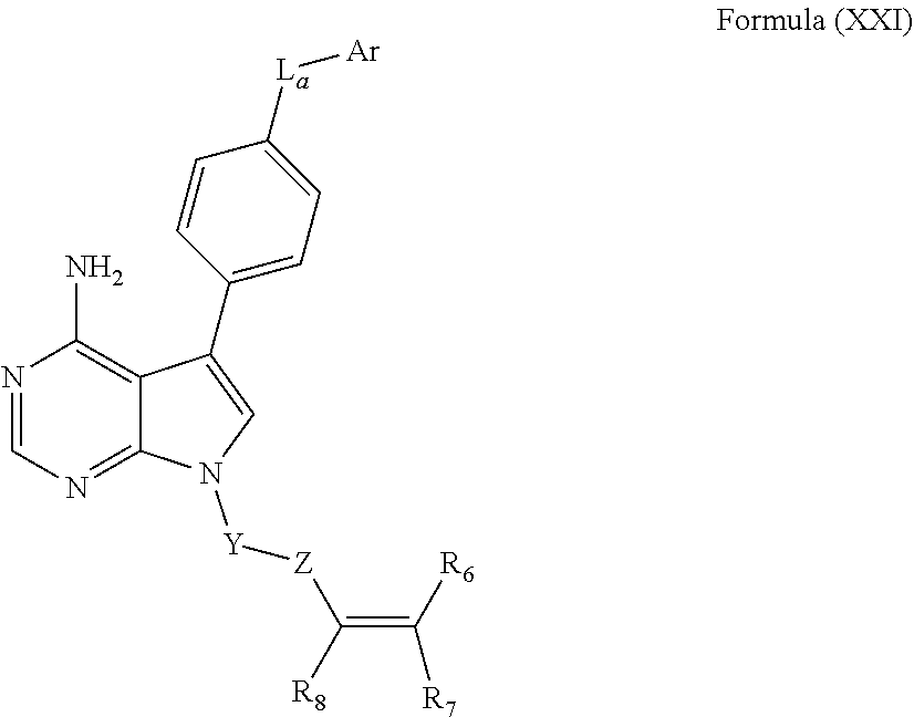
[La](C1=CC=C(C2=CN([Y][Z]C(=C([R6])[R7])[R8])C3=NC=NC(N)=C32)C=C1)[Ar]
